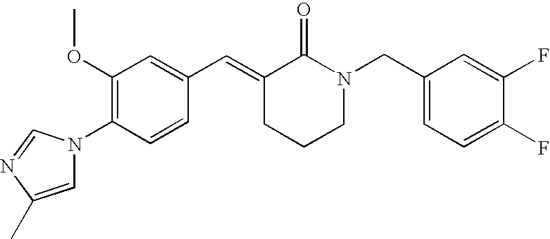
C1(OC)=C(N2C=C(C)N=C2)C=CC(C=C2CCCN(CC3=CC=C(F)C(F)=C3)C2=O)=C1
